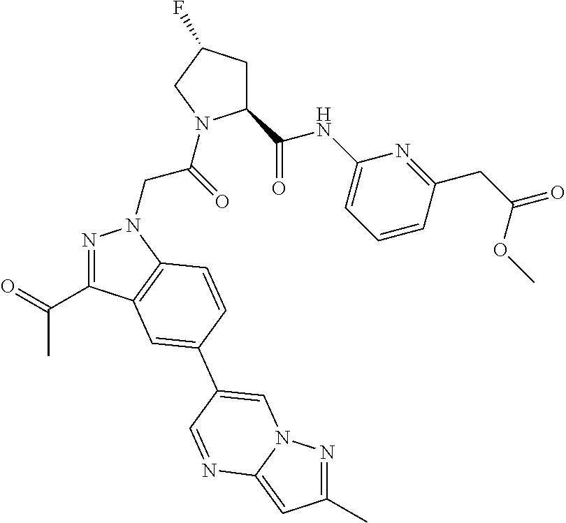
C1(C(NC2=CC=CC(CC(=O)OC)=N2)=O)CC(F)CN1C(CN1N=C(C(=O)C)C2=C1C=CC(C1=CN3N=C(C)C=C3N=C1)=C2)=O
